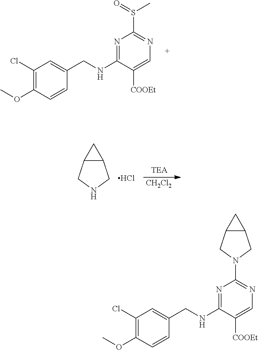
N1=C(NCC2=CC(Cl)=C(OC)C=C2)C([COOEt])=CN=C1S(C)=O.[CH2Cl2].C12C(CNC1)C2.Cl.N1=C(NCC2=CC(Cl)=C(OC)C=C2)C([COOEt])=CN=C1N1CC2C(C1)C2
